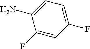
C1(F)=CC(F)=CC=C1N
